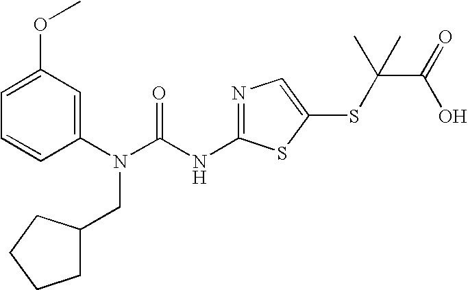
C1=C(OC)C=C(N(C(NC2=NC=C(SC(C(O)=O)(C)C)S2)=O)CC2CCCC2)C=C1
